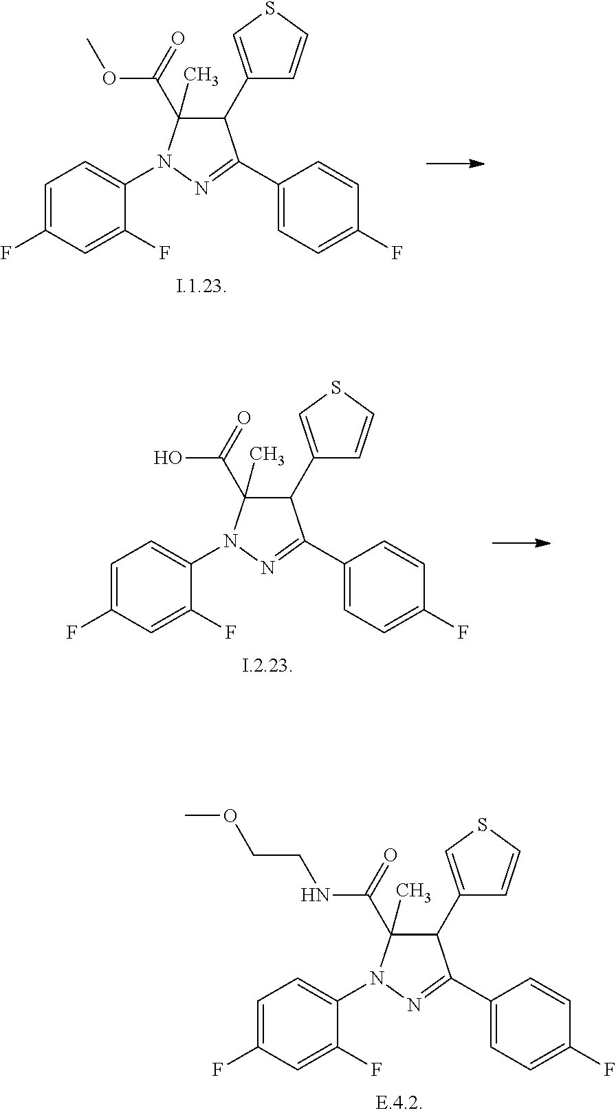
C1(F)=CC=C(C2=NN(C3=CC=C(F)C=C3F)C(C(=O)OC)(C)C2C2=CSC=C2)C=C1.C1(F)=CC=C(C2=NN(C3=CC=C(F)C=C3F)C(C(=O)O)(C)C2C2=CSC=C2)C=C1.C1(F)=CC=C(C2=NN(C3=CC=C(F)C=C3F)C(C(=O)NCCOC)(C)C2C2=CSC=C2)C=C1
